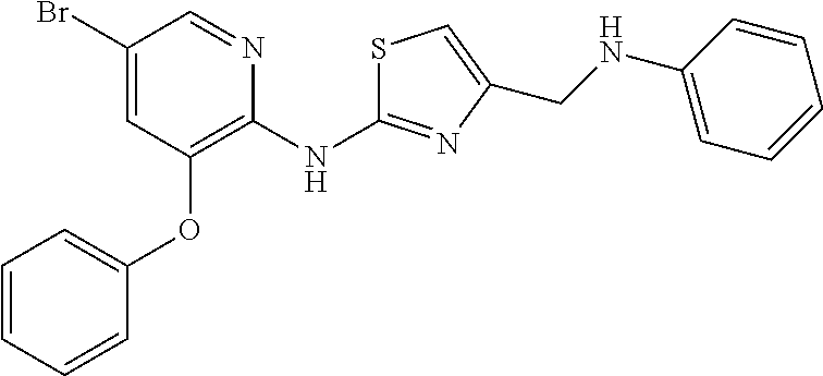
C1(Br)=CC(OC2=CC=CC=C2)=C(NC2=NC(CNC3=CC=CC=C3)=CS2)N=C1
